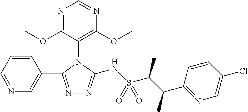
N1=C(C2=CN=CC=C2)N(C2=C(OC)N=CN=C2OC)C(NS(C(C(C2=NC=C(Cl)C=C2)C)C)(=O)=O)=N1
